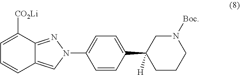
C1=C([CO2Li])C2=NN(C3=CC=C(C4([H])CCCN([Boc])C4)C=C3)C=C2C=C1
